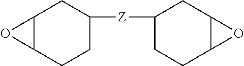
C12C(CCC([Z]C3CCC4C(C3)O4)C1)O2
